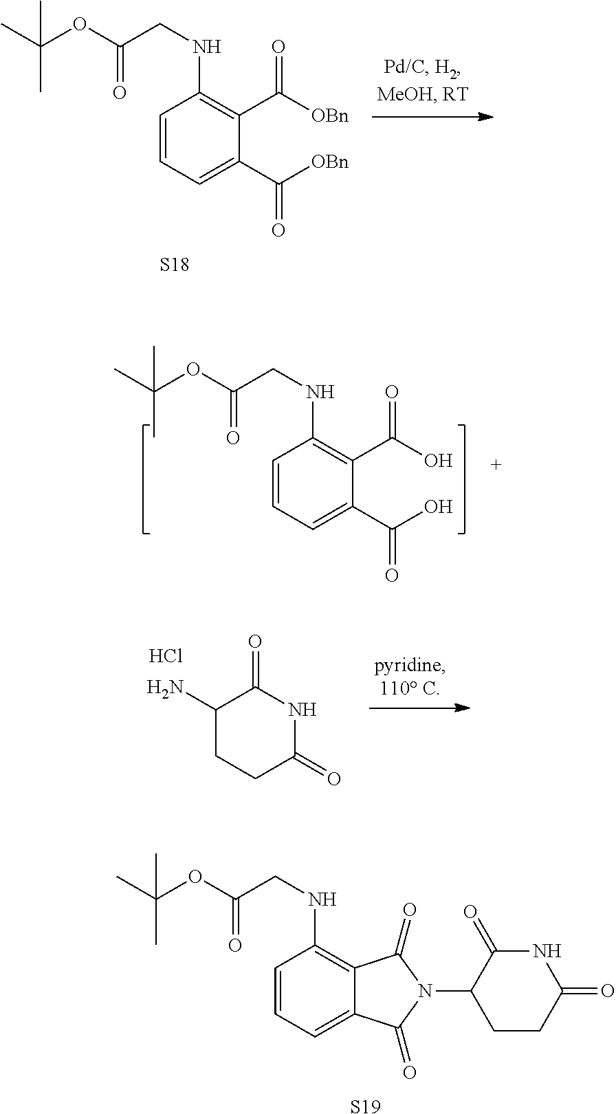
C1=CC=C(C([OBn])=O)C(C([OBn])=O)=C1NCC(OC(C)(C)C)=O.[S18].C1=CC=C(C(O)=O)C(C(O)=O)=C1NCC(OC(C)(C)C)=O.C1(N)CCC(=O)NC1=O.Cl.CC(OC(CNC1=C2C(=CC=C1)C(=O)N(C1CCC(=O)NC1=O)C2=O)=O)(C)C.[S19]
